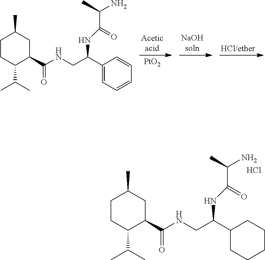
[PtO2].C1CC(C(C)C)C(C(NCC(C2=CC=CC=C2)NC(C(N)C)=O)=O)CC1C.C1CC(C(C)C)C(C(NCC(C2CCCCC2)NC(C(N)C)=O)=O)CC1C.Cl
